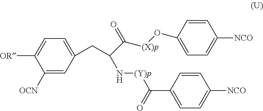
C1=C([OR])C([OCN])=CC(CC(C([(X)p]OC2=CC=C([NCO])C=C2)=O)N[(Y)p]C(C2=CC=C([NCO])C=C2)=O)=C1
